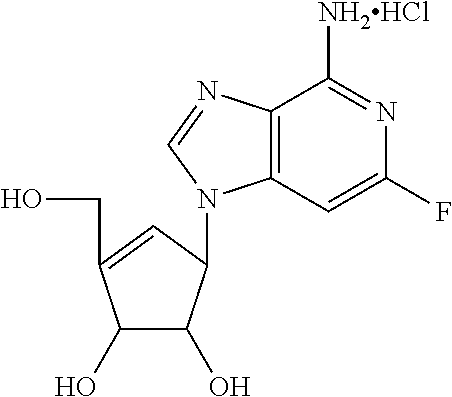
C1(O)C(O)C(N2C3=C(N=C2)C([NH2HCl])=NC(F)=C3)C=C1CO
